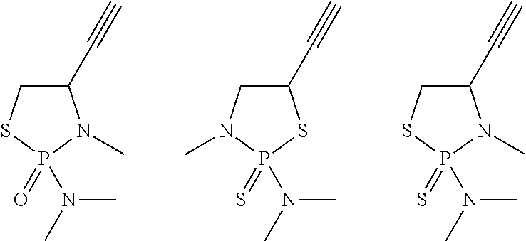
C1(C#C)CN(C)P(=S)(N(C)C)S1.C1(C#C)CSP(=O)(N(C)C)N1C.C1(C#C)CSP(=S)(N(C)C)N1C
